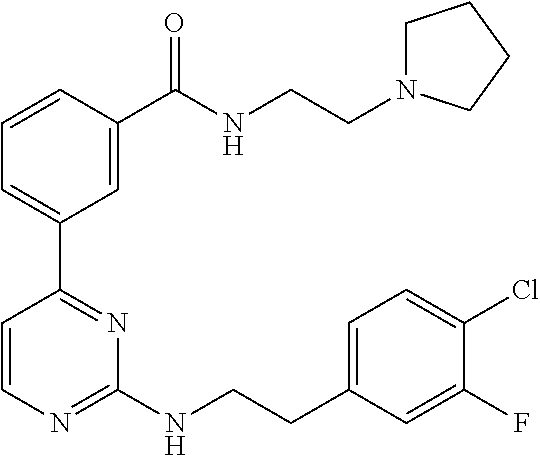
C1=CC(C(NCCN2CCCC2)=O)=CC(C2=NC(NCCC3=CC=C(Cl)C(F)=C3)=NC=C2)=C1
